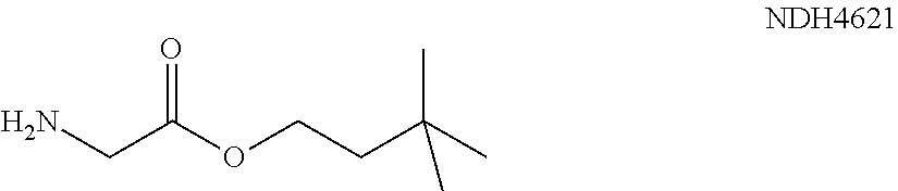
NCC(OCCC(C)(C)C)=O
